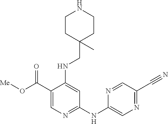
C1(C(O[Me])=O)=CN=C(NC2=CN=C(C#N)C=N2)C=C1NCC1(C)CCNCC1
